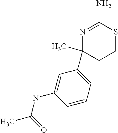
C1=CC=C(C2(C)CCSC(N)=N2)C=C1NC(=O)C
